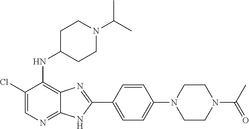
C1(Cl)=CN=C2C(=C1NC1CCN(C(C)C)CC1)N=C(C1=CC=C(N3CCN(C(C)=O)CC3)C=C1)N2
